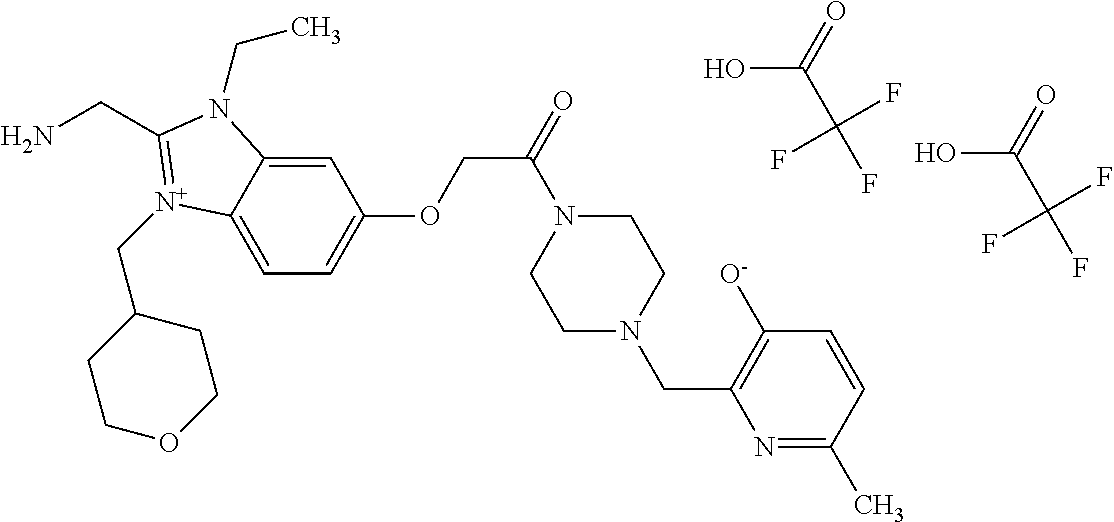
NCC1=[N+](CC2CCOCC2)C2=CC=C(OCC(=O)N3CCN(CC4=C([O-])C=CC(C)=N4)CC3)C=C2N1CC.OC(=O)C(F)(F)F.OC(=O)C(F)(F)F
